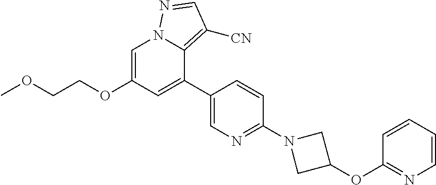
C1=C(OCCOC)C=C(C2=CN=C(N3CC(OC4=NC=CC=C4)C3)C=C2)C2=C([CN])C=NN12
